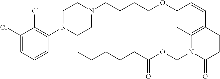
C1(Cl)=CC=CC(N2CCN(CCCCOC3=CC4=C(C=C3)CCC(=O)N4COC(CCCCC)=O)CC2)=C1Cl
